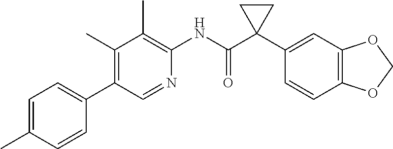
C1(C)=C(C2=CC=C(C)C=C2)C=NC(NC(C2(C3=CC4=C(C=C3)OCO4)CC2)=O)=C1C
